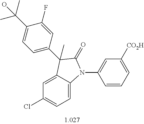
C1=C2C(=CC=C1Cl)N(C1=CC([CO2H])=CC=C1)C(=O)C2(C)C1=CC=C(C(C)(C)O)C(F)=C1
